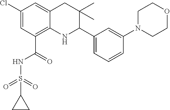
C1(Cl)=CC(C(=O)NS(=O)(=O)C2CC2)=C2C(=C1)CC(C)(C)C(C1=CC=CC(N3CCOCC3)=C1)N2
